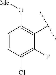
C1=CC(Cl)=C(F)C(C(C)C)=C1O[Me]
